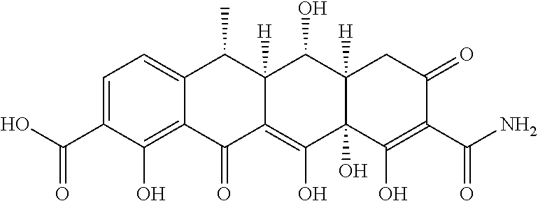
C1=C(C(O)=O)C(O)=C2C(=C1)C(C)C1([H])C(=C(O)C3(O)C([H])(C1O)CC(=O)C(C(N)=O)=C3O)C2=O
